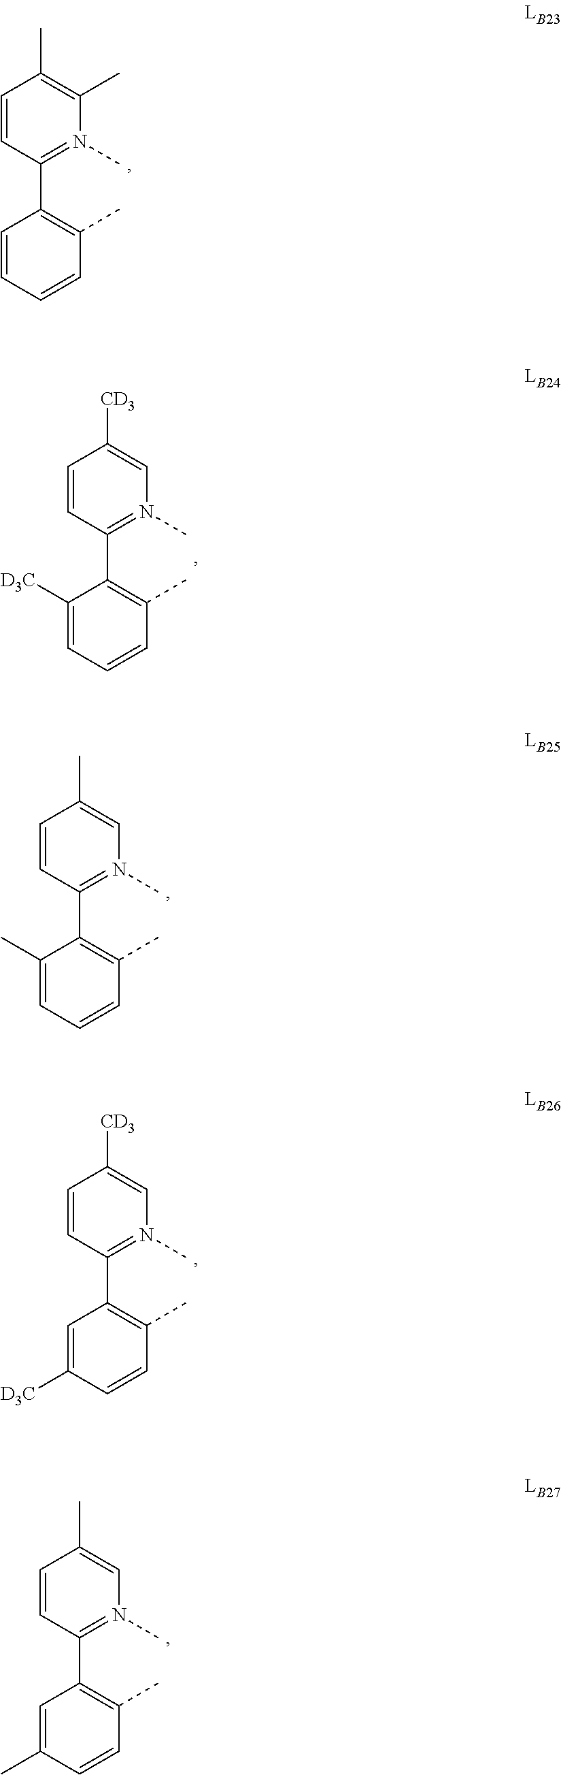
C1=CC=CC(C)=C1C1=N(C)C(C)=C(C)C=C1.C1([D3C])=CC=CC(C)=C1C1=N(C)C=C([CD3])C=C1.C1(C)=CC=CC(C)=C1C1=N(C)C=C(C)C=C1.C1=C([D3C])C=CC(C)=C1C1=N(C)C=C([CD3])C=C1.C1=C(C)C=CC(C)=C1C1=N(C)C=C(C)C=C1
